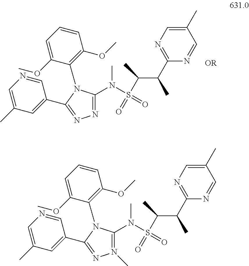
C1=CC(OC)=C(N2C(N(S(=O)(=O)C(C(C)C3=NC=C(C)C=N3)C)C)=NN=C2C2=CC(C)=CN=C2)C(OC)=C1.C1=CC(OC)=C(N2C(N(S(=O)(=O)C(C(C)C3=NC=C(C)C=N3)C)C)=N(C)N=C2C2=CC(C)=CN=C2)C(OC)=C1
